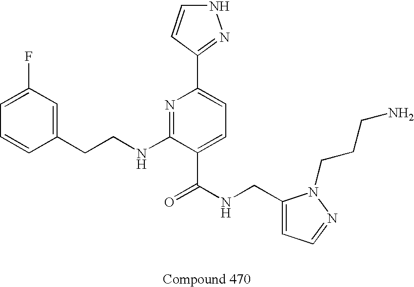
C1=CC(CCNC2=NC(C3=NNC=C3)=CC=C2C(NCC2=CC=NN2CCCN)=O)=CC(F)=C1
